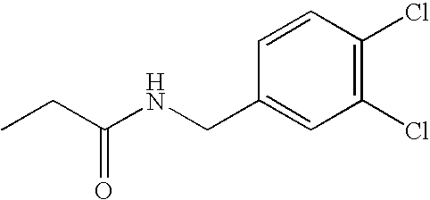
C1(CNC(CC)=O)=CC(Cl)=C(Cl)C=C1
